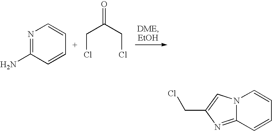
N1=C(N)C=CC=C1.ClCC(=O)CCl.N12C(=NC(CCl)=C1)C=CC=C2
